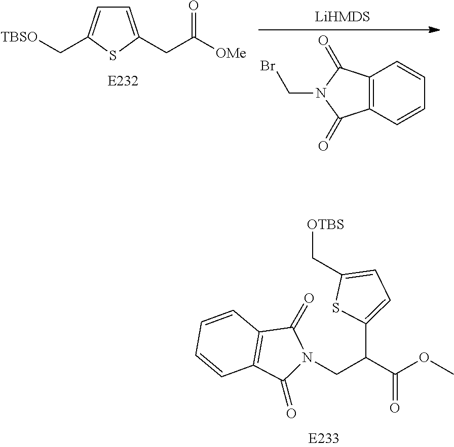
C1=C(CC([OMe])=O)SC(C[TBSO])=C1.C12=C(C=CC=C1)C(=O)N(CBr)C2=O.C(=O)(C(CN1C(=O)C2=C(C1=O)C=CC=C2)C1=CC=C(C[OTBS])S1)OC
